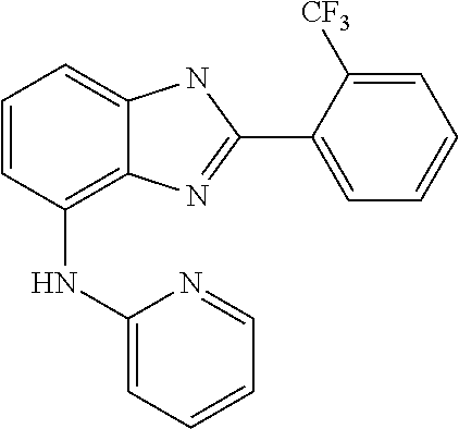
C1=CC(NC2=CC=CC=N2)=C2C(=C1)NC(C1=CC=CC=C1[CF3])=N2
